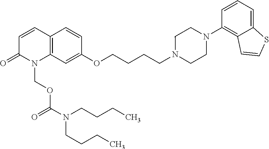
C1=CC2=C(N(COC(N(CCCC)CCCC)=O)C1=O)C=C(OCCCCN1CCN(C3=C4C(=CC=C3)SC=C4)CC1)C=C2
